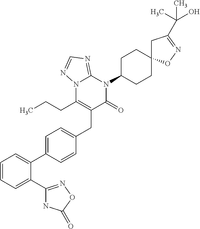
N12C(CCC)=C(CC3=CC=C(C4=CC=CC=C4C4=NOC(=O)N4)C=C3)C(=O)N(C3CCC4(CC3)CC(C(C)(O)C)=NO4)C1=NC=N2
